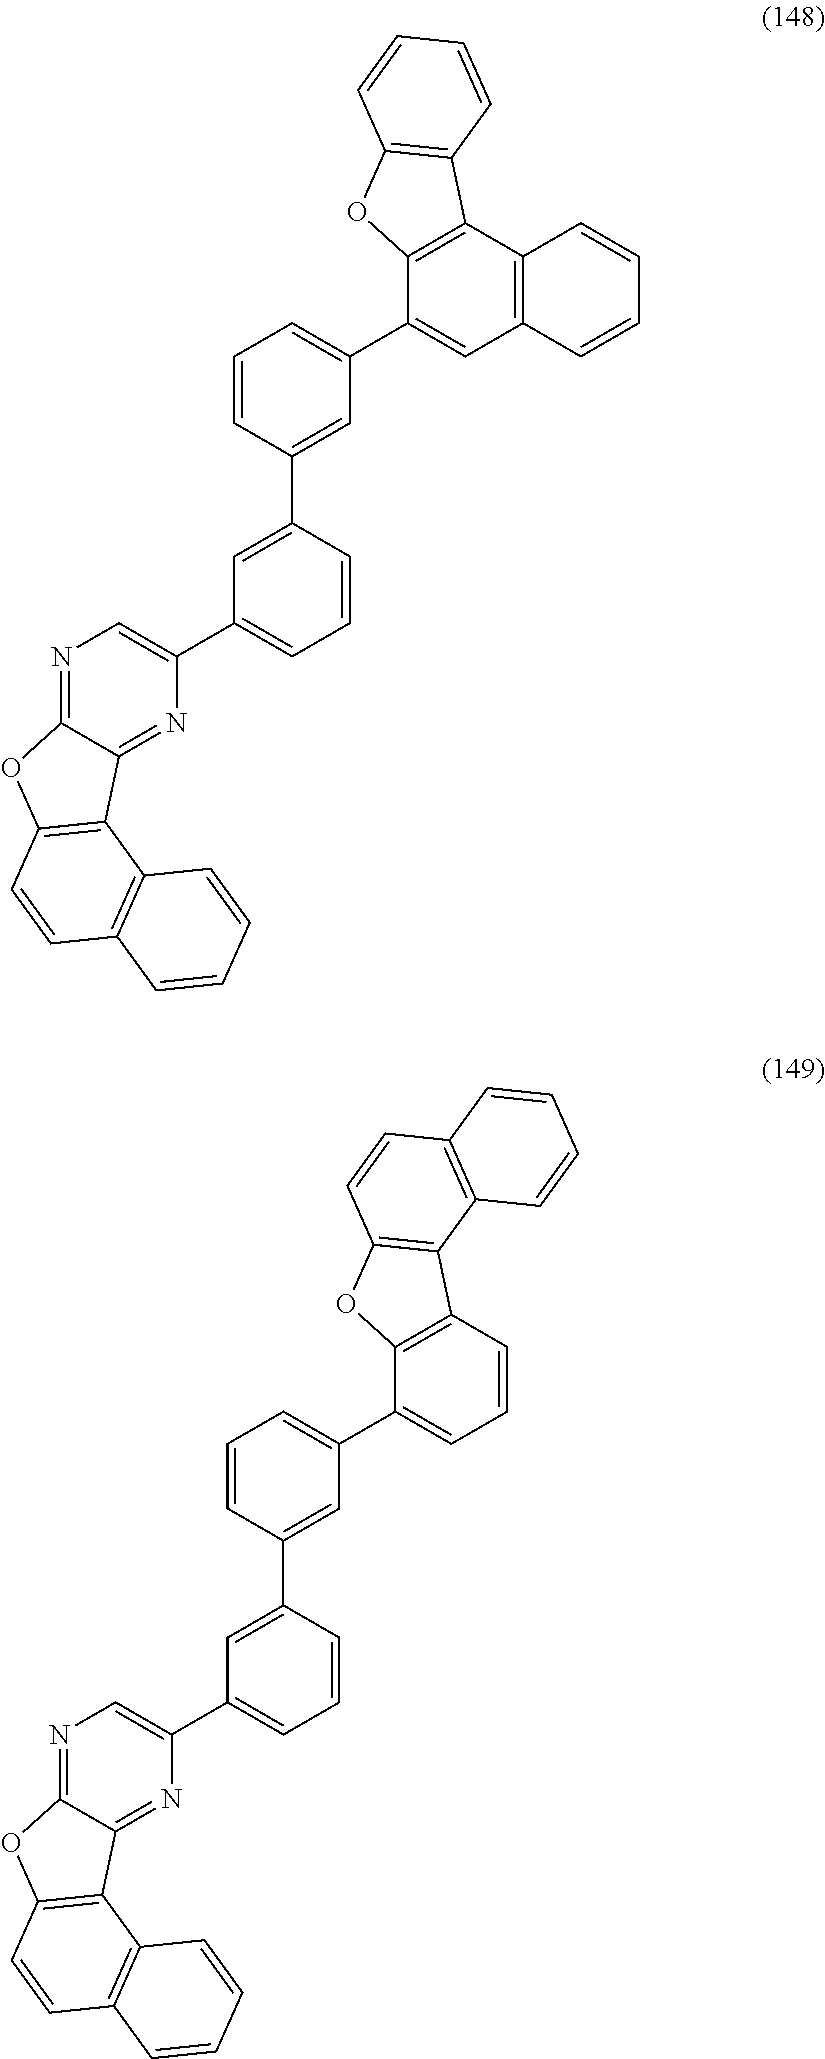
N1=C2C(=NC(C3=CC=CC(C4=CC(C5=CC6=C(C7=C5OC5=C7C=CC=C5)C=CC=C6)=CC=C4)=C3)=C1)C1=C(O2)C=CC2=C1C=CC=C2.N1=C2C(=NC(C3=CC=CC(C4=CC(C5=CC=CC6=C5OC5=C6C6=C(C=C5)C=CC=C6)=CC=C4)=C3)=C1)C1=C(O2)C=CC2=C1C=CC=C2
